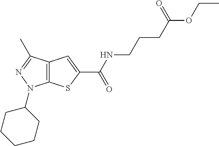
C(NC(=O)C1=CC2=C(S1)N(C1CCCCC1)N=C2C)CCC(OCC)=O
